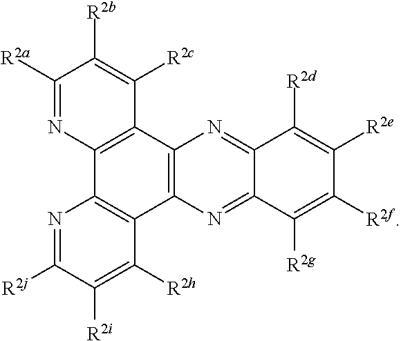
C1([R2a])=NC2=C(C([R2c])=C1[R2b])C1=C(C3=C2N=C([R2j])C([R2i])=C3[R2h])N=C2C(=N1)C([R2d])=C([R2e])C([R2f])=C2[R2g]
